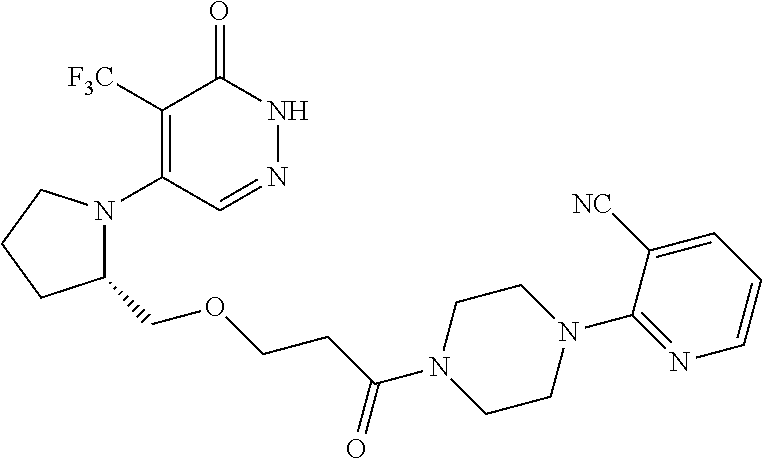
C1([F3C])=C(N2C(COCCC(=O)N3CCN(C4=NC=CC=C4[NC])CC3)CCC2)C=NNC1=O
